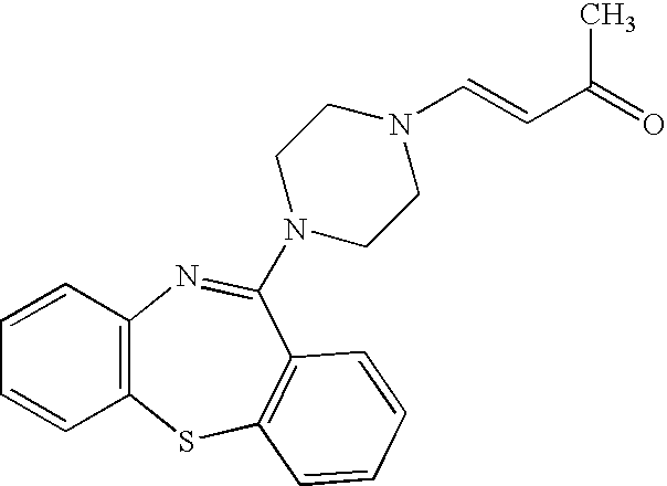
C12=C(SC3=C(C(N4CCN(C=CC(=O)C)CC4)=N1)C=CC=C3)C=CC=C2
